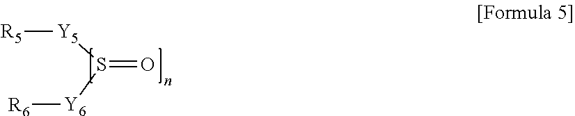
[R5][Y5]S([Y6][R6])=O
